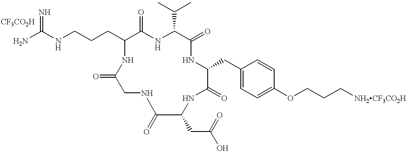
NC(NCCCC1C(=O)NC(C(C)C)C(=O)NC(CC2=CC=C(OCCC[NH2CF3CO2H])C=C2)C(=O)NC(CC(O)=O)C(=O)NCC(=O)N1)=N
